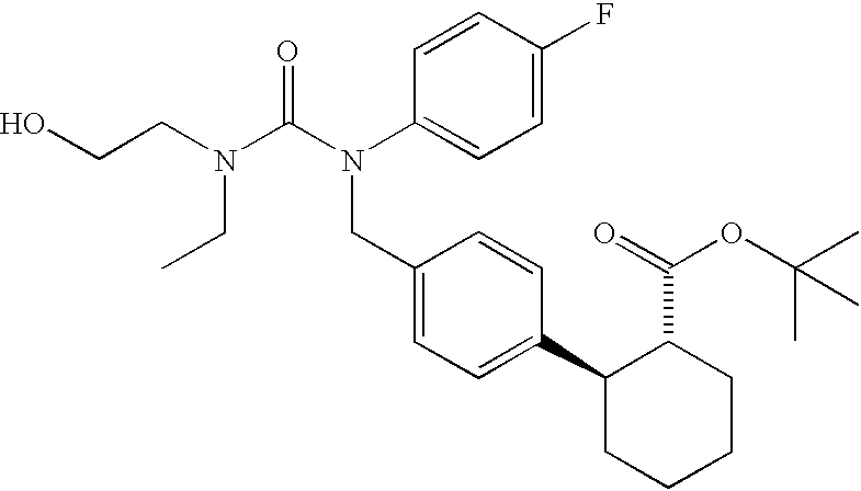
OCCN(CC)C(N(CC1=CC=C(C2CCCCC2C(OC(C)(C)C)=O)C=C1)C1=CC=C(F)C=C1)=O
